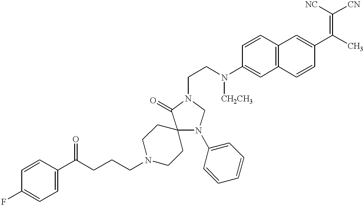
C1=CC(N(CCN2C(=O)C3(N(C4=CC=CC=C4)C2)CCN(CCCC(=O)C2=CC=C(F)C=C2)CC3)[CH2CH3])=CC2=C1C=C(C(C)=C([CN])[NC])C=C2
